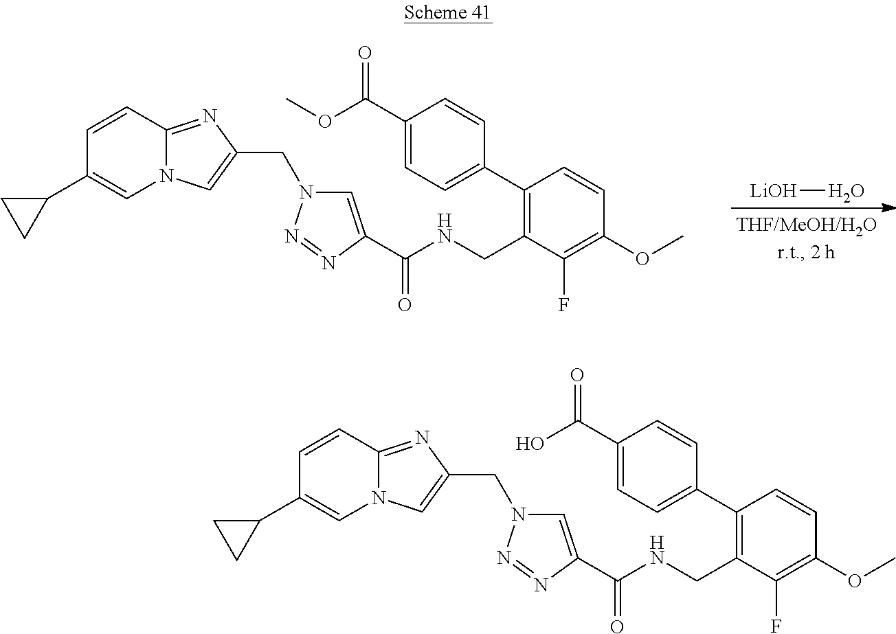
[LiOH]O.C1=CC2=NC(CN3C=C(C(=O)NCC4=C(C5=CC=C(C(OC)=O)C=C5)C=CC(OC)=C4F)N=N3)=CN2C=C1C1CC1.C1=CC2=NC(CN3C=C(C(=O)NCC4=C(C5=CC=C(C(O)=O)C=C5)C=CC(OC)=C4F)N=N3)=CN2C=C1C1CC1
